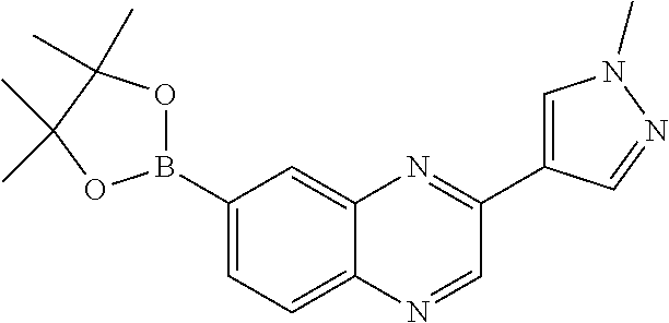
C1(B2OC(C)(C)C(C)(C)O2)=CC=C2C(=C1)N=C(C1=CN(C)N=C1)C=N2
